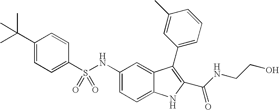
N(C1=CC=C2C(=C1)C(C1=CC=CC(C)=C1)=C(C(NCCO)=O)N2)S(C1=CC=C(C(C)(C)C)C=C1)(=O)=O
